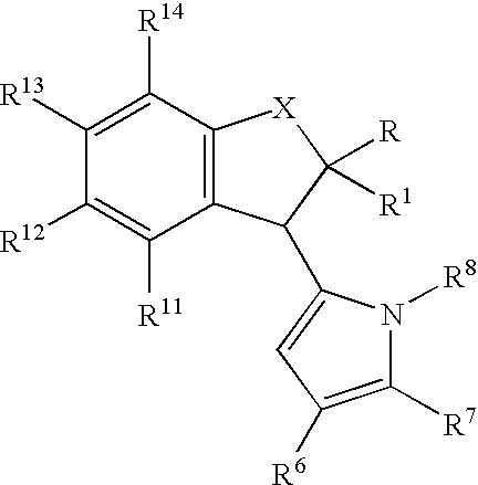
C12=C(C(C3=CC([R6])=C([R7])N3[R8])C([R])([R1])[X]1)C([R11])=C([R12])C([R13])=C2[R14]
